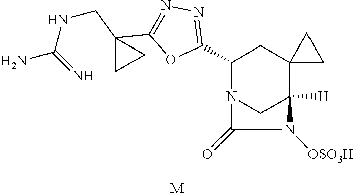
C1(C2=NN=C(C3(CNC(=N)N)CC3)O2)N2CC([H])(C3(C1)CC3)N([OSO3H])C2=O.[M]
